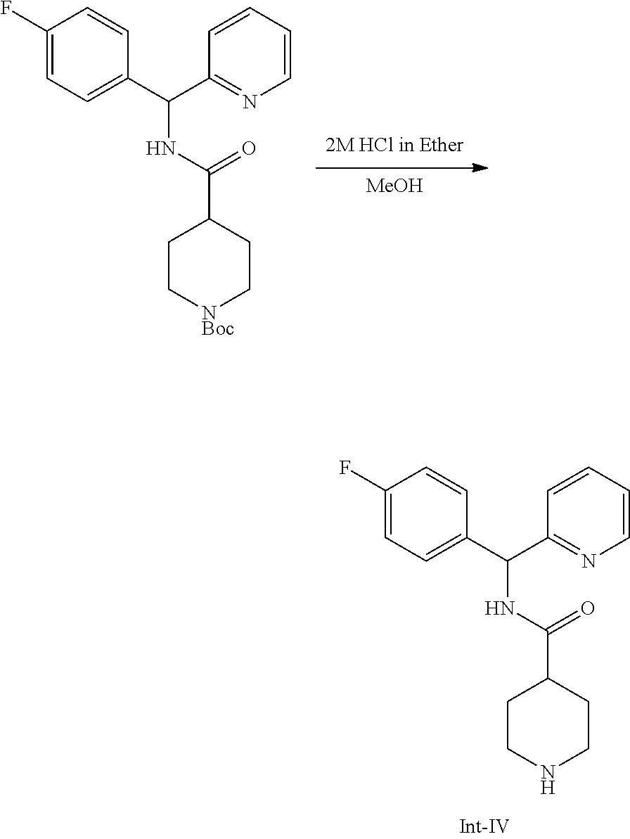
C1CNCCC1C(NC(C1=CC=C(F)C=C1)C1=NC=CC=C1)=O.C1C[NBoc]CCC1C(NC(C1=CC=C(F)C=C1)C1=NC=CC=C1)=O.[MeOH]
